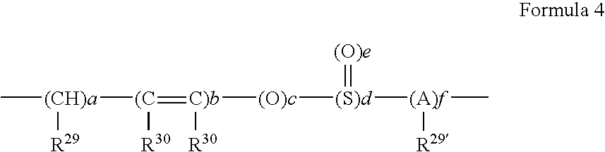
C[(CH)a]([(C](=[C)b]([(O)c][(S)d]([(A)f](C)[R29])=[(O)e])[R30])[R30])[R29]
